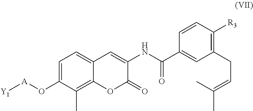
C1(O[A][Y1])=CC=C2C(=C1C)OC(=O)C(NC(C1=CC(CC=C(C)C)=C([R3])C=C1)=O)=C2
